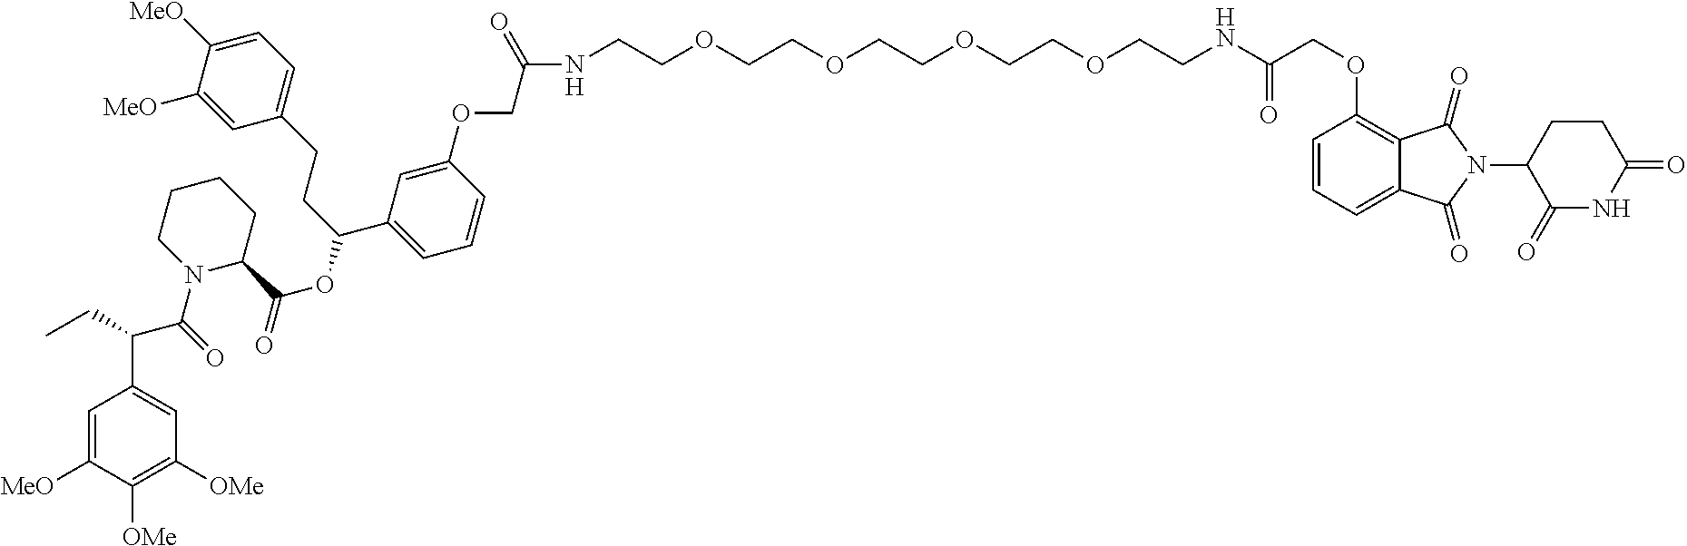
C1=C([MeO])C([OMe])=C([OMe])C=C1C(C(N1C(C(OC(C2=CC=CC(OCC(=O)NCCOCCOCCOCCOCCNC(COC3=C4C(=CC=C3)C(=O)N(C3CCC(=O)NC3=O)C4=O)=O)=C2)CCC2=CC=C([MeO])C([MeO])=C2)=O)CCCC1)=O)CC
